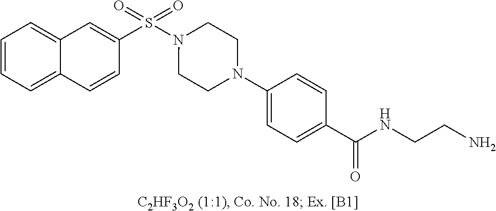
N1(S(C2=CC3=CC=CC=C3C=C2)(=O)=O)CCN(C2=CC=C(C(NCCN)=O)C=C2)CC1
